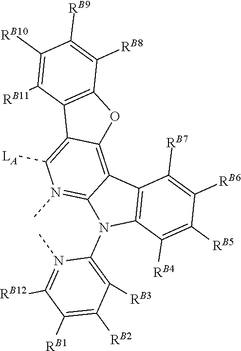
C1([RB8])=C([RB9])C([RB10])=C([RB11])C2=C1OC1=C3C4=C(C([RB4])=C([RB5])C([RB6])=C4[RB7])N(C4=C([RB3])C([RB2])=C([RB1])C([RB12])=N4C)C3=N(C)C([LA])=C21
